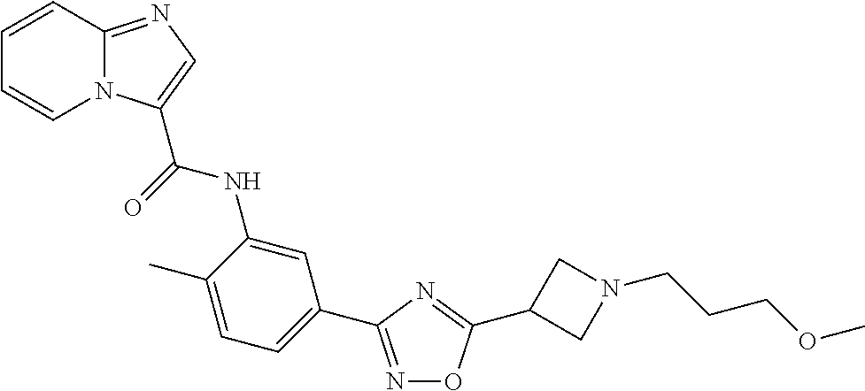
C1=CC2=NC=C(C(=O)NC3=CC(C4=NOC(C5CN(CCCOC)C5)=N4)=CC=C3C)N2C=C1
